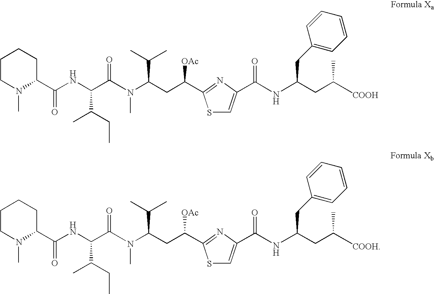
C1CN(C)C(C(NC(C(N(C(CC([OAc])C2=NC(C(NC(CC([COOH])C)CC3=CC=CC=C3)=O)=CS2)C(C)C)C)=O)C(CC)C)=O)CC1.C1CN(C)C(C(NC(C(N(C(CC([OAc])C2=NC(C(NC(CC([COOH])C)CC3=CC=CC=C3)=O)=CS2)C(C)C)C)=O)C(CC)C)=O)CC1
